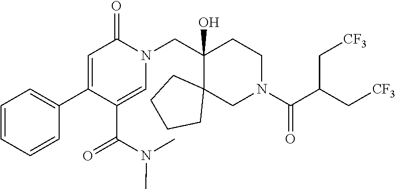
C1=CC=CC(C2=CC(=O)N(CC3(O)C4(CN(C(C(C[CF3])C[CF3])=O)CC3)CCCC4)C=C2C(=O)N(C)C)=C1
